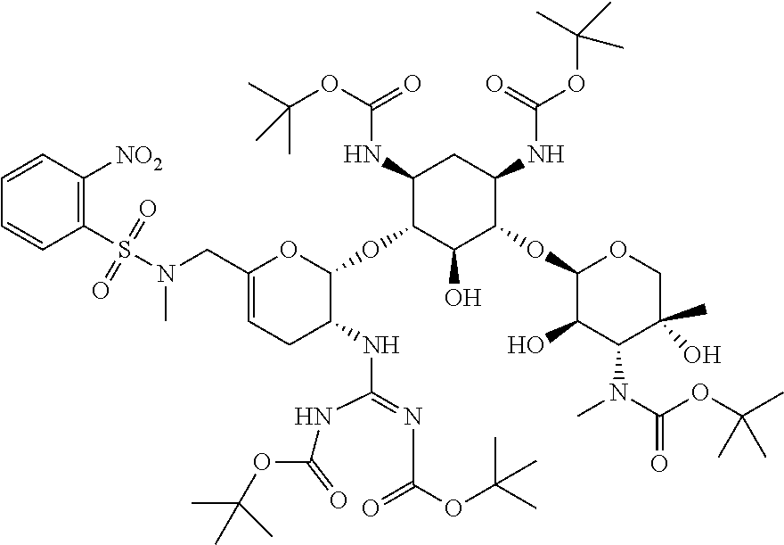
C1(CN(S(C2=C([NO2])C=CC=C2)(=O)=O)C)=CCC(NC(=NC(OC(C)(C)C)=O)NC(OC(C)(C)C)=O)C(OC2C(O)C(OC3C(O)C(N(C)C(OC(C)(C)C)=O)C(O)(C)CO3)C(NC(OC(C)(C)C)=O)CC2NC(=O)OC(C)(C)C)O1
